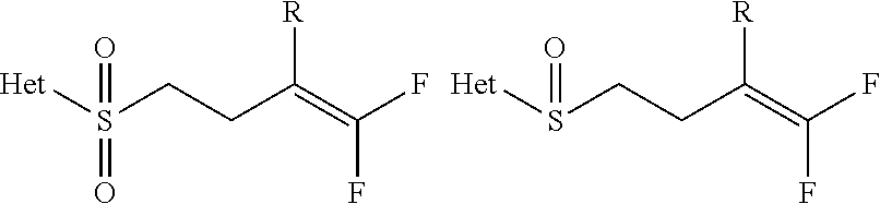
[Het]S(CCC(=C(F)F)[R])(=O)=O.[Het]S(CCC(=C(F)F)[R])=O
